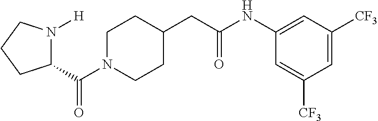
C(N1CCC(CC(NC2=CC([CF3])=CC([CF3])=C2)=O)CC1)(C1N([H])CCC1)=O
